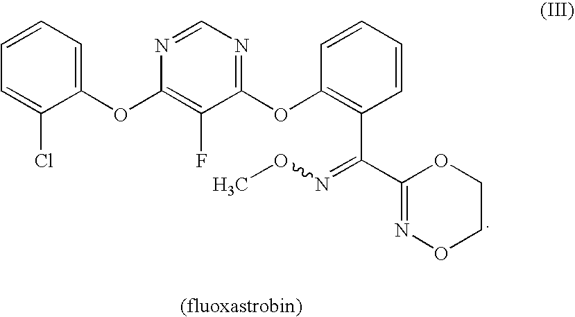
C1=CC=C(OC2=C(F)C(OC3=C(C(C4=NOCCO4)=NOC)C=CC=C3)=NC=N2)C(Cl)=C1.[(fluoxastrobin)]
